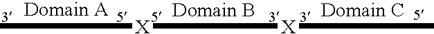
C[X][X]C
